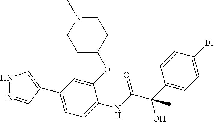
C1C(OC2=CC(C3=CNN=C3)=CC=C2NC(C(C2=CC=C(Br)C=C2)(O)C)=O)CCN(C)C1
